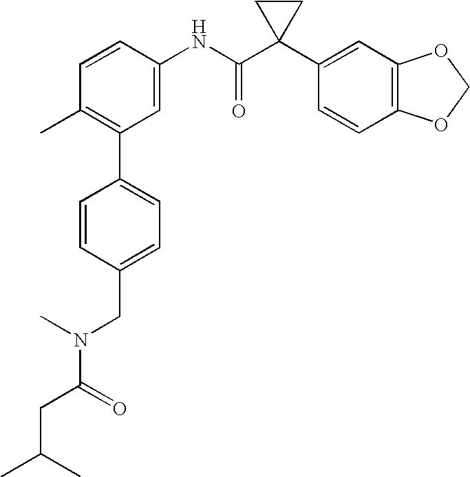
C1=CC(NC(C2(C3=CC4=C(C=C3)OCO4)CC2)=O)=CC(C2=CC=C(CN(C(CC(C)C)=O)C)C=C2)=C1C
